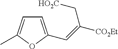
C1=C(C=C([CO2Et])C[HO2C])OC(C)=C1
